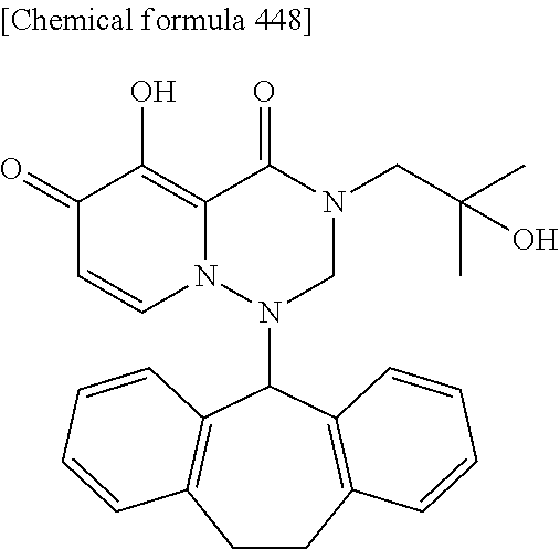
C1(=O)C=CN2C(=C1O)C(=O)N(CC(C)(C)O)CN2C1C2=C(CCC3=C1C=CC=C3)C=CC=C2
